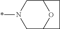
N1(*)CC2OC(C1)CC2
